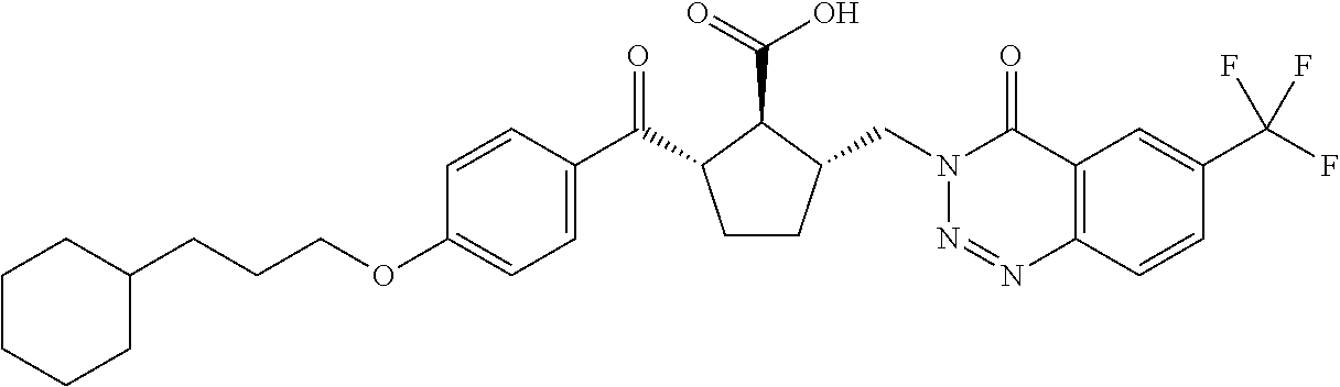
C(OC1=CC=C(C(=O)C2CCC(CN3N=NC4=C(C3=O)C=C(C(F)(F)F)C=C4)C2C(=O)O)C=C1)CCC1CCCCC1
